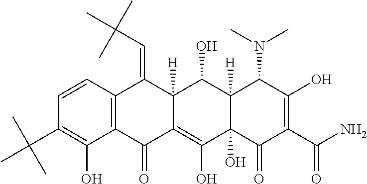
C1=CC2=C(C(O)=C1C(C)(C)C)C(=O)C1=C(O)C3(O)C([H])(C(O)C1([H])C2=CC(C)(C)C)C(N(C)C)C(O)=C(C(N)=O)C3=O
